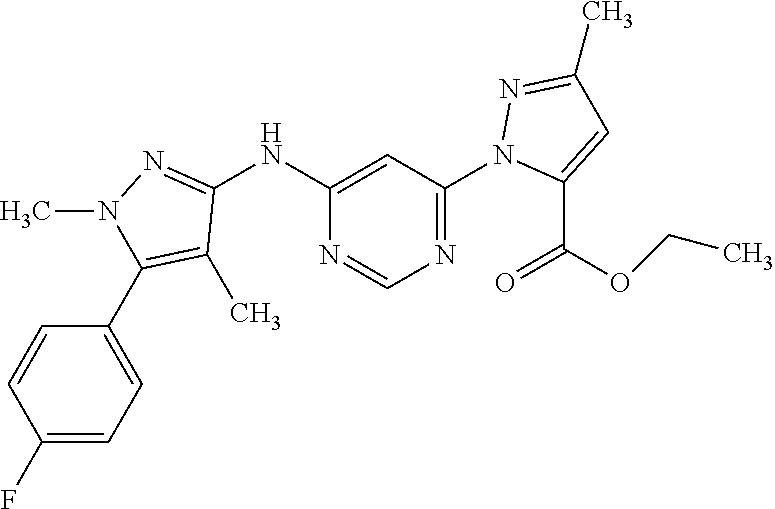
C1(NC2=NN(C)C(C3=CC=C(F)C=C3)=C2C)=CC(N2C(C(OCC)=O)=CC(C)=N2)=NC=N1
